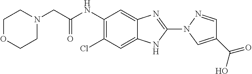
ClC1=C(NC(CN2CCOCC2)=O)C=C2C(=C1)NC(N1N=CC(C(=O)O)=C1)=N2
